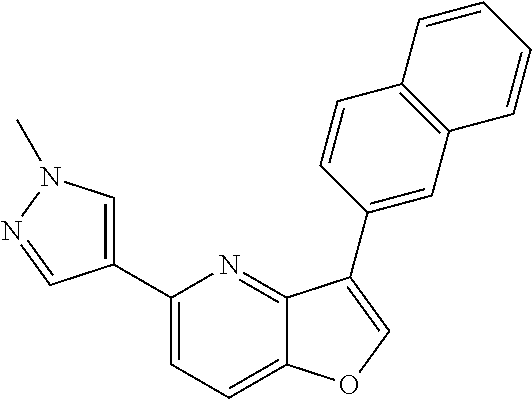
C1(C2=CN(C)N=C2)=CC=C2C(=N1)C(C1=CC3=C(C=C1)C=CC=C3)=CO2
